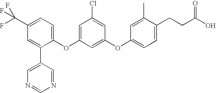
C1=C(C2=CN=CN=C2)C(OC2=CC(Cl)=CC(OC3=CC=C(CCC(O)=O)C(C)=C3)=C2)=CC=C1C(F)(F)F
